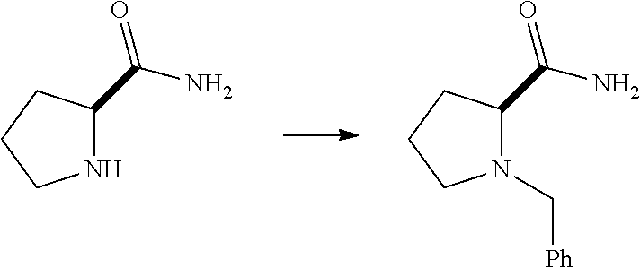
N1(C[Ph])C(C(=O)N)CCC1.N1C(C(=O)N)CCC1
